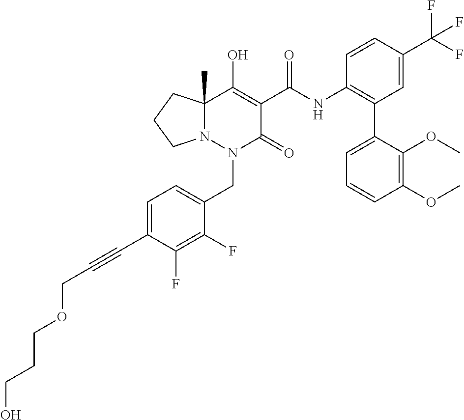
C1=C(C#CCOCCCO)C(F)=C(F)C(CN2C(=O)C(C(=O)NC3=C(C4=CC=CC(OC)=C4OC)C=C(C(F)(F)F)C=C3)=C(O)C3(C)N2CCC3)=C1
